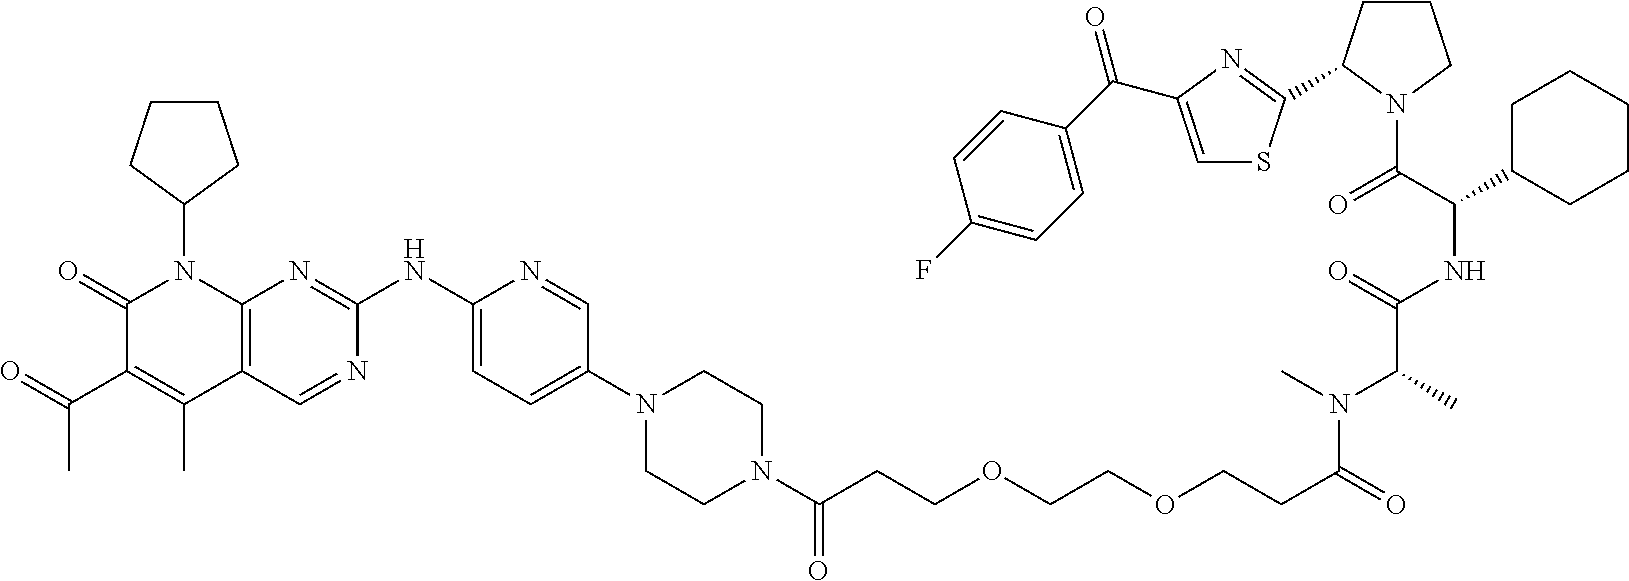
C1(=O)C(C(C)=O)=C(C)C2=C(N1C1CCCC1)N=C(NC1=CC=C(N3CCN(C(CCOCCOCCC(N(C)C(C(=O)NC(C(=O)N4CCCC4C4=NC(C(C5=CC=C(F)C=C5)=O)=CS4)C4CCCCC4)C)=O)=O)CC3)C=N1)N=C2
